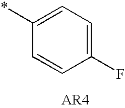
C1(*)=CC=C(F)C=C1
